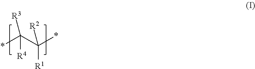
*C(C(*)([R2])[R1])([R3])[R4]
